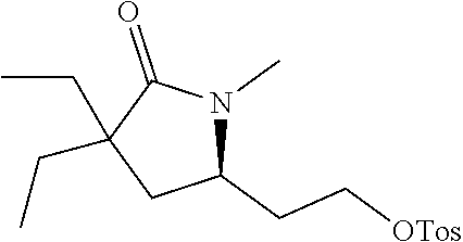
C1(CC[OTos])N(C)C(=O)C(CC)(CC)C1
